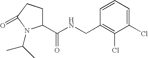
C1(C(NCC2=C(Cl)C(Cl)=CC=C2)=O)CCC(=O)N1C(C)C
